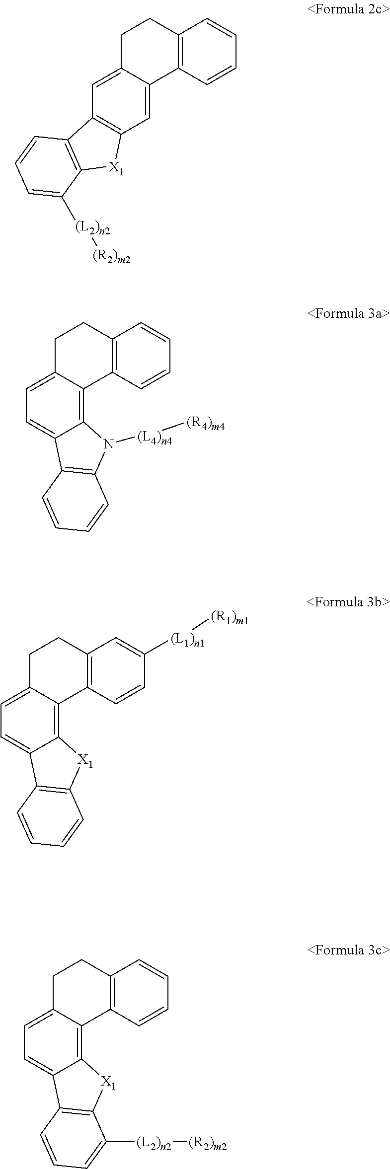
C12=C(C=CC=C1)C1=CC3=C(C=C1CC2)C1=C([X1]3)C([(L2)n2][(R2)m2])=CC=C1.C1C2=CC=C3C(=C2C2=C(C1)C=CC=C2)N([(L4)n4][(R4)m4])C1=C3C=CC=C1.C1C2=CC=C3C(=C2C2=C(C1)C=C([(L1)n1][(R1)m1])C=C2)[X1]C1=C3C=CC=C1.C1C2=CC=C3C(=C2C2=C(C1)C=CC=C2)[X1]C1=C3C=CC=C1[(L2)n2][(R2)m2]
